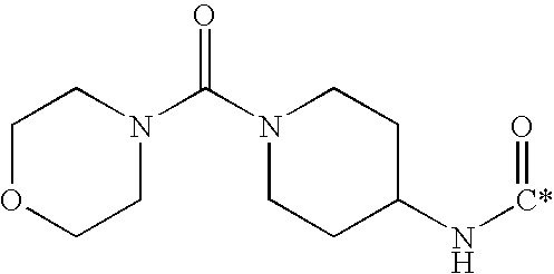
N1(C(N2CCOCC2)=O)CCC(N[C*]=O)CC1
